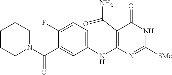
C1(F)=CC=C(NC2=C(C(N)=O)C(=O)NC([SMe])=N2)C=C1C(N1CCCCC1)=O
